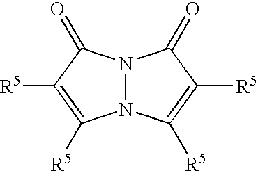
N12N(C(=O)C([R5])=C1[R5])C(=O)C([R5])=C2[R5]
